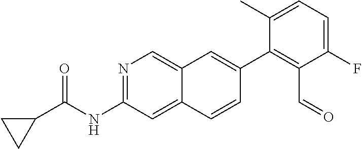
N1=C(NC(C2CC2)=O)C=C2C(=C1)C=C(C1=C(C=O)C(F)=CC=C1C)C=C2
